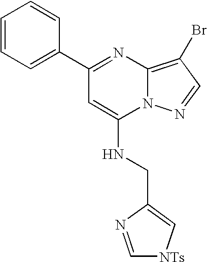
C1=CC=C(C2=NC3=C(Br)C=NN3C(NCC3=C[NTs]C=N3)=C2)C=C1
